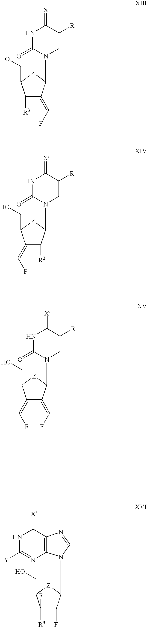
C1([R3])(F)C(F)C(N2C3=C(N=C2)C(=[X])NC([Y])=N3)[Z]C1CO.C1([R3])C(=CF)C(N2C=C([R])C(=[X])NC2=O)[Z]C1CO.C1(=CF)C([R2])C(N2C=C([R])C(=[X])NC2=O)[Z]C1CO.C1(=CF)C(=CF)C(N2C=C([R])C(=[X])NC2=O)[Z]C1CO
